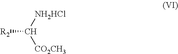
[R2]C([NH2HCl])[CO2CH3]
